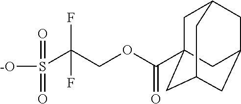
[-O]S(=O)(=O)C(COC(=O)C12CC3CC(CC(C1)C3)C2)(F)F
